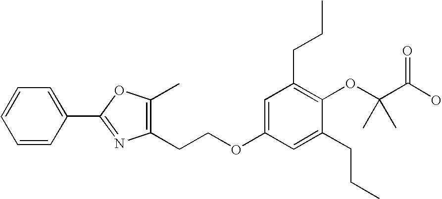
C1=C(C2=NC(CCOC3=CC(CCC)=C(OC(C(O)=O)(C)C)C(CCC)=C3)=C(C)O2)C=CC=C1
